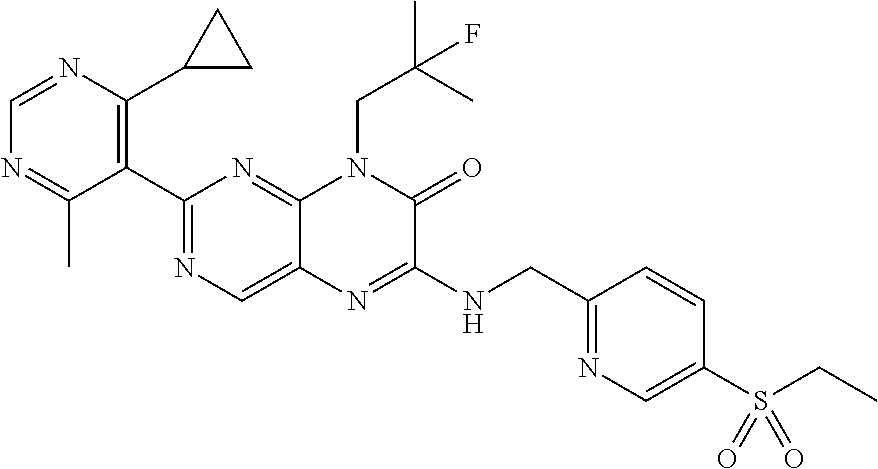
C1=NC(C2CC2)=C(C2=NC=C3C(=N2)N(CC(C)(C)F)C(=O)C(NCC2=NC=C(S(CC)(=O)=O)C=C2)=N3)C(C)=N1
